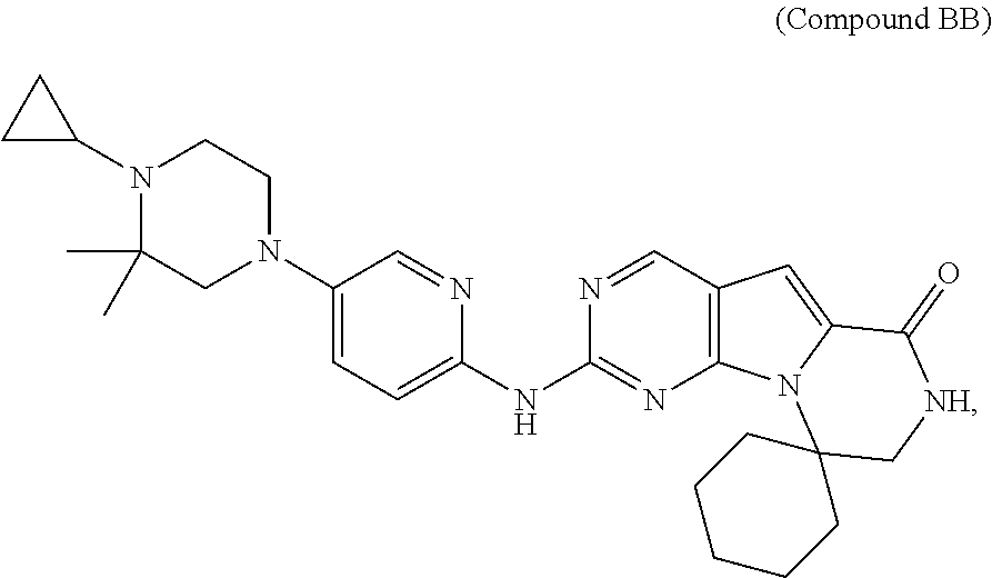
N1(C2CC2)CCN(C2=CC=C(NC3=NC4=C(C=N3)C=C3N4C4(C[NH]C3=O)CCCCC4)N=C2)CC1(C)C
